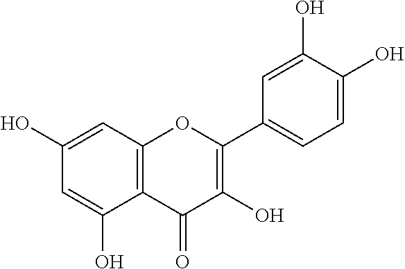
C1=C(O)C(O)=CC(C2=C(O)C(=O)C3=C(O2)C=C(O)C=C3O)=C1
